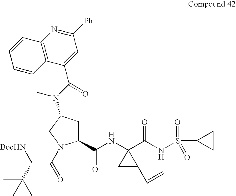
C1(C(NC2(C(NS(C3CC3)(=O)=O)=O)CC2C=C)=O)CC(N(C(C2=CC([Ph])=NC3=C2C=CC=C3)=O)C)CN1C(C([BocHN])C(C)(C)C)=O
